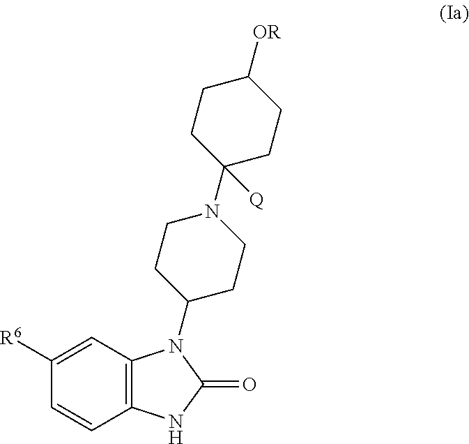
C12=C(C=C([R6])C=C1)N(C1CCN(C3([Q])CCC([OR])CC3)CC1)C(=O)N2
